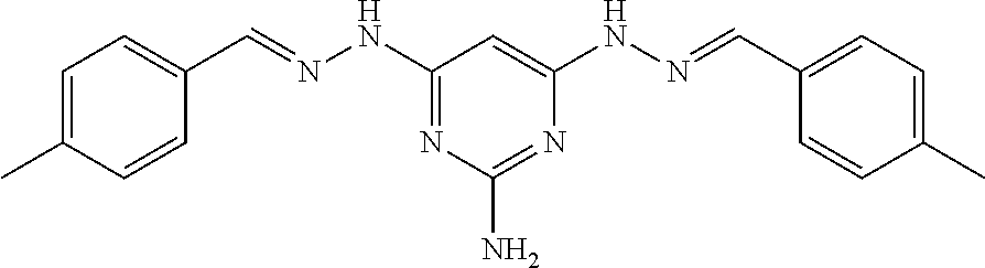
C1=CC(C)=CC=C1C=NNC1=NC(N)=NC(NN=CC2=CC=C(C)C=C2)=C1
